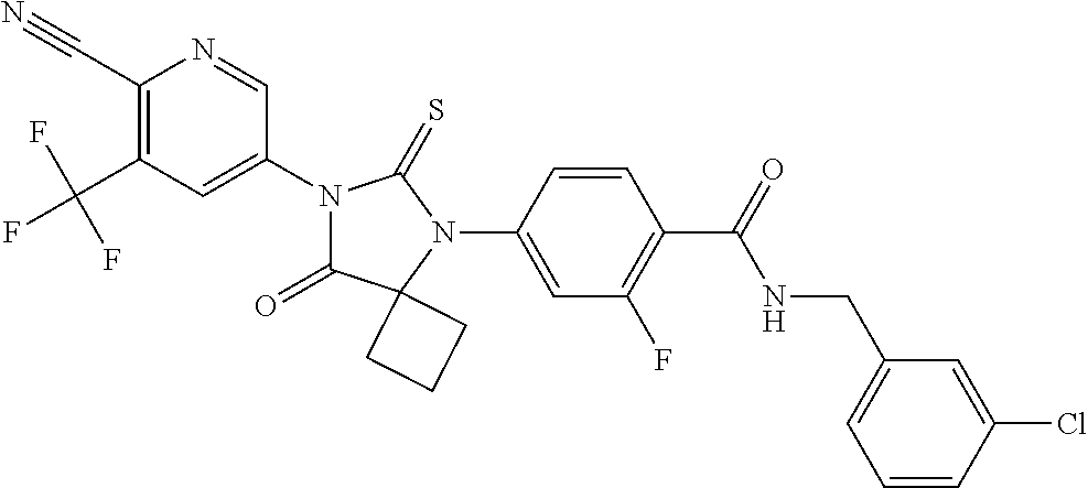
C1(C#N)=C(C(F)(F)F)C=C(N2C(=O)C3(N(C4=CC(F)=C(C(NCC5=CC=CC(Cl)=C5)=O)C=C4)C2=S)CCC3)C=N1
